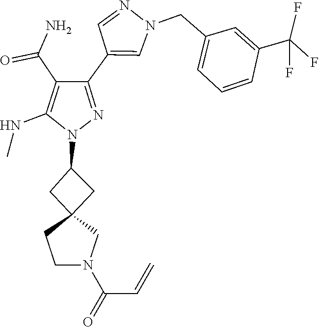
C12(CC(N3N=C(C4=CN(CC5=CC=CC(C(F)(F)F)=C5)N=C4)C(C(=O)N)=C3NC)C1)CCN(C(=O)C=C)C2
